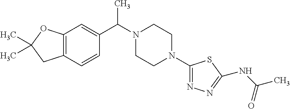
C12=C(C=CC(C(C)N3CCN(C4=NN=C(NC(C)=O)S4)CC3)=C1)CC(C)(C)O2
